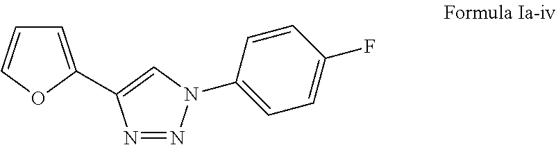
N1=NN(C2=CC=C(F)C=C2)C=C1C1=CC=CO1
